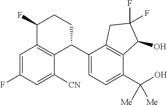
C1=C(F)C=C([CN])C2=C1C(F)CCC2C1=CC=C(C(O)([Me])[Me])C2=C1CC(F)(F)C2O
